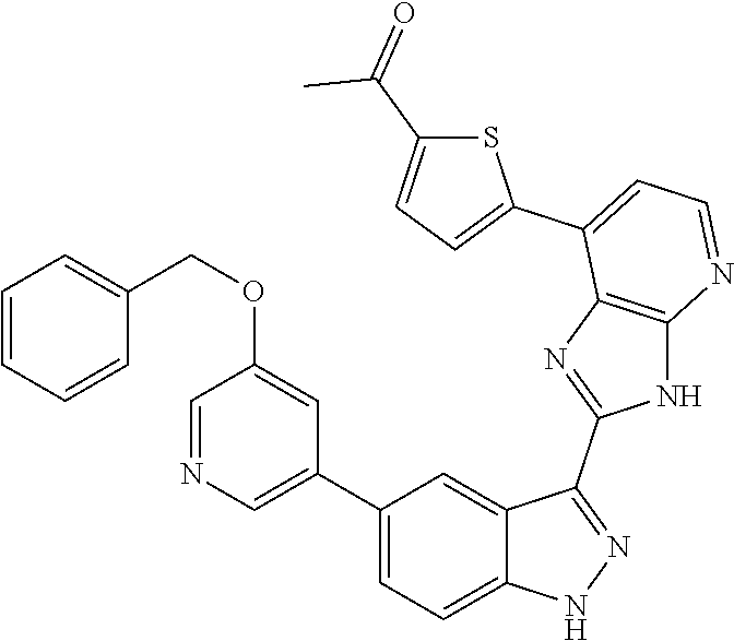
C1(C2=CC=C3C(=C2)C(C2=NC4=C(N2)N=CC=C4C2=CC=C(C(=O)C)S2)=NN3)=CN=CC(OCC2=CC=CC=C2)=C1
